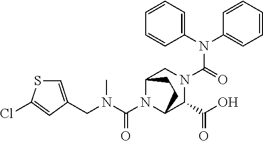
N(C(=O)N1CC2N(C(N(CC3=CSC(Cl)=C3)C)=O)C(C1C(O)=O)CC2)(C1=CC=CC=C1)C1=CC=CC=C1
